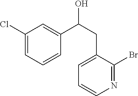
C1(Cl)=CC=CC(C(CC2=CC=CN=C2Br)O)=C1
